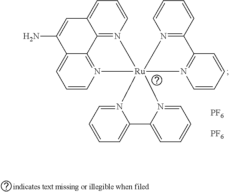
C12=N3C=CC=C1C=C(N)C1=CC=CN(=C21)[Ru]312(N3=C(C=CC=C3)C3=N1C=CC=C3)N1=CC=CC=C1C1=CC=CC=N21.[PF6].[PF6]
